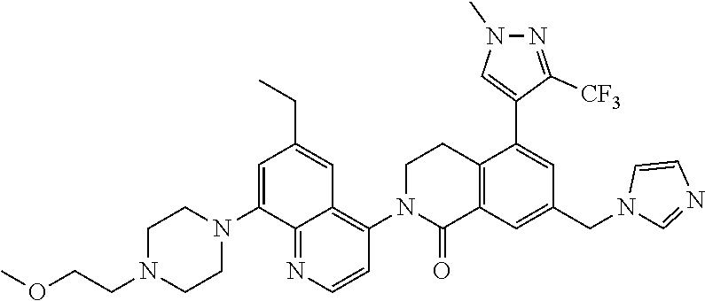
COCCN1CCN(C2=CC(CC)=CC3=C(N4C(=O)C5=C(CC4)C(C4=CN(C)N=C4[CF3])=CC(CN4C=NC=C4)=C5)C=CN=C23)CC1
